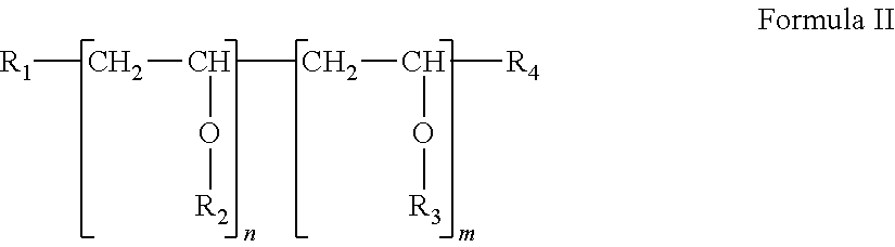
[R1]CC(CC([R4])O[R3])O[R2]
